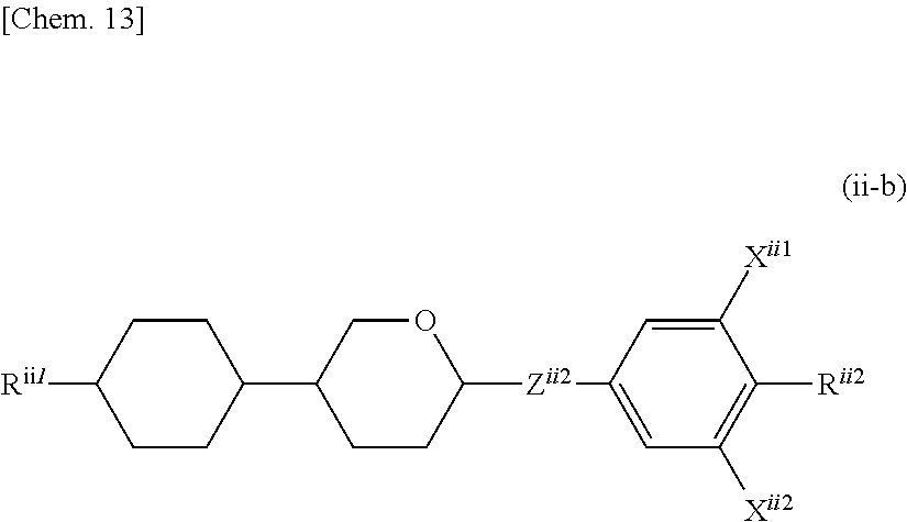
C1([Rii1])CCC(C2CCC([Zii2]C3=CC([Xii2])=C([Rii2])C([Xii1])=C3)OC2)CC1
